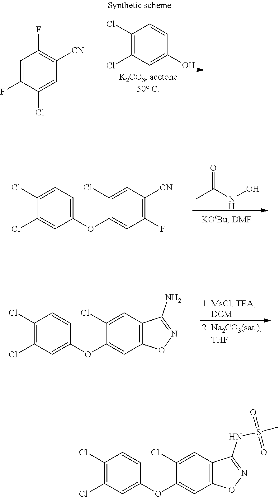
C1(Cl)=C(Cl)C=C(O)C=C1.C1=C(F)C(Cl)=CC([CN])=C1F.O=C(NO)C.C1(OC2=CC(F)=C([CN])C=C2Cl)=CC=C(Cl)C(Cl)=C1.C1(OC2=CC(Cl)=C(Cl)C=C2)=CC2=C(C=C1Cl)C(N)=NO2.C1(OC2=CC(Cl)=C(Cl)C=C2)=CC2=C(C=C1Cl)C(NS(C)(=O)=O)=NO2
